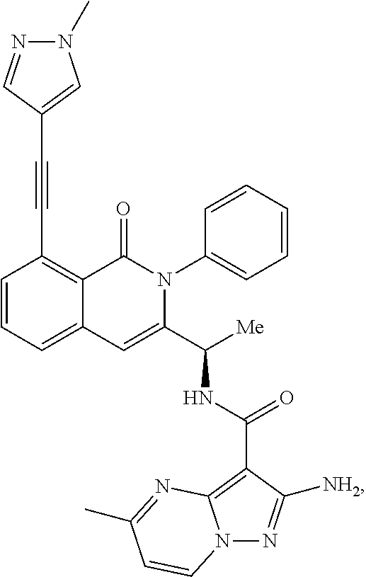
C1=CC=C2C(=C1C#CC1=CN(C)N=C1)C(=O)N(C1=CC=CC=C1)C(C([Me])NC(=O)C1=C3N(N=C1[NH2])C=CC(C)=N3)=C2
